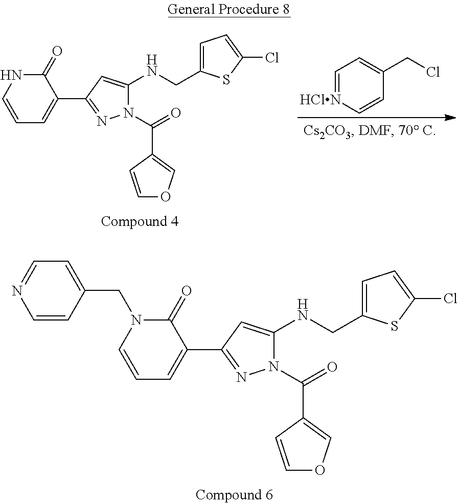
C(Cl)C1=CC=[HClN]C=C1.C1=CNC(=O)C(C2=NN(C(=O)C3=COC=C3)C(NCC3=CC=C(Cl)S3)=C2)=C1.C1=CN(CC2=CC=NC=C2)C(=O)C(C2=NN(C(=O)C3=COC=C3)C(NCC3=CC=C(Cl)S3)=C2)=C1
